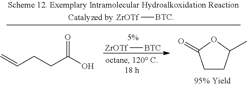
[ZrOTf][BTC].O=C(CCC=C)O.C1CC(C)OC1=O.[ZrOTf][BTC]
